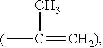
CC(C)=[CH2)]
